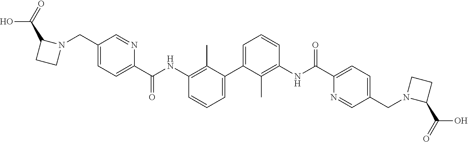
C1=C(C2=CC=CC(NC(C3=CC=C(CN4C(C(=O)O)CC4)C=N3)=O)=C2C)C(C)=C(NC(C2=CC=C(CN3C(C(=O)O)CC3)C=N2)=O)C=C1
